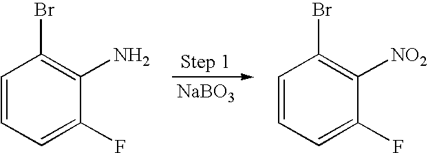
[NaBO3].C1=CC=C(F)C(N)=C1Br.C1=CC=C(F)C([NO2])=C1Br
